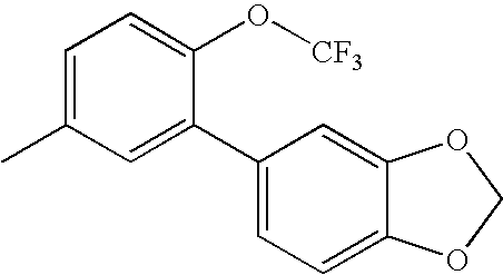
CC1=CC=C(O[CF3])C(C2=CC=C3C(=C2)OCO3)=C1
